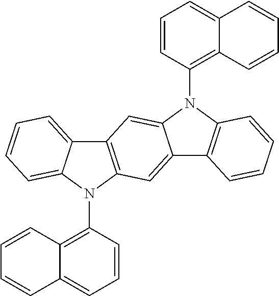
C12=CC=CC=C1N(C1=C3C(=CC=C1)C=CC=C3)C1=C2C=C2C(=C1)C1=C(N2C2=C3C(=CC=C2)C=CC=C3)C=CC=C1
